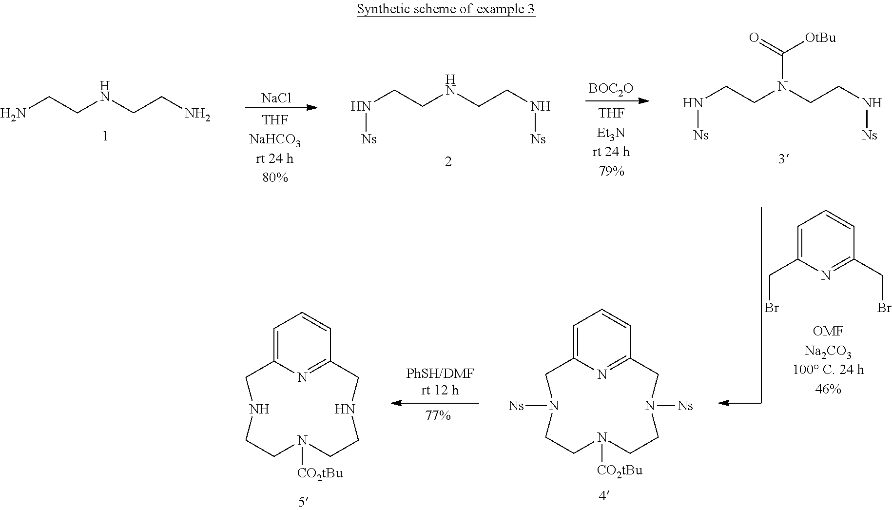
[NaCl].N(CCNCCN[Ns])[Ns].NCCNCCN.N(CCN(CCN[Ns])C(=O)[OtBu])[Ns].[BOC2O].C1=C(CBr)N=C(CBr)C=C1.C1C2=CC=CC(=N2)CNCCN([CO2tBu])CCN1.C1C2=CC=CC(=N2)CN([Ns])CCN([CO2tBu])CCN1[Ns]
